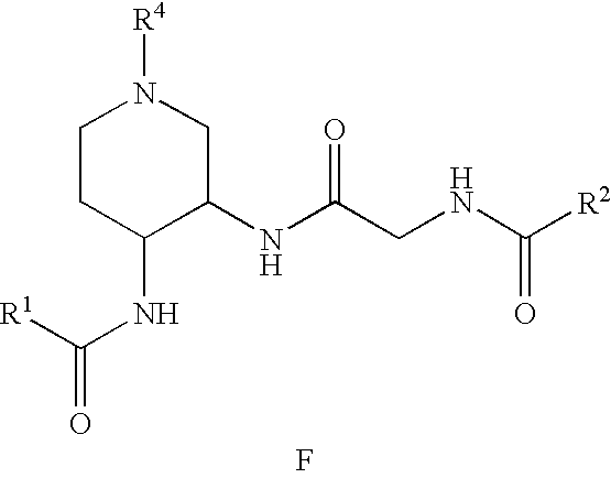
F.N(C(CNC([R2])=O)=O)C1CN([R4])CCC1NC([R1])=O
